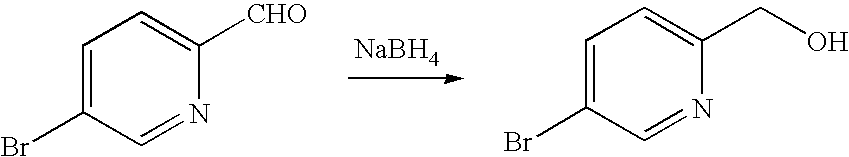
C1=C(Br)C=NC([CHO])=C1.[NaBH4].C1=C(Br)C=NC(CO)=C1
